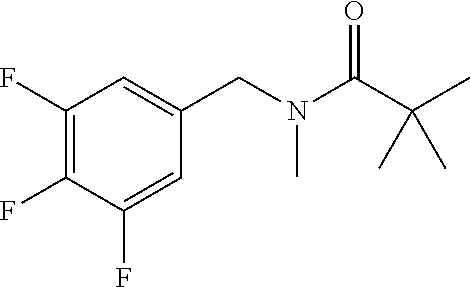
C1(F)=C(F)C(F)=CC(CN(C(C(C)(C)C)=O)C)=C1
